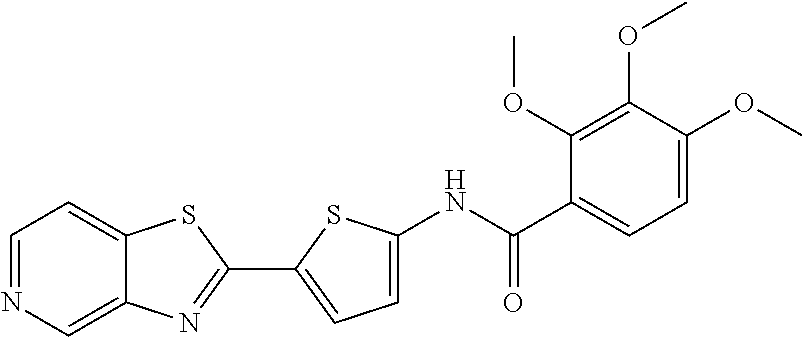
C1=NC=C2C(=C1)SC(C1=CC=C(NC(C3=CC=C(OC)C(OC)=C3OC)=O)S1)=N2
